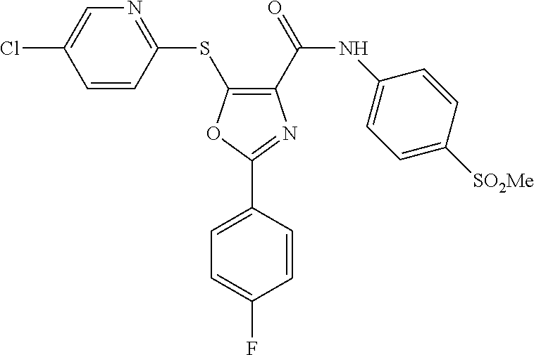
C1(C(=O)NC2=CC=C([SO2Me])C=C2)=C(SC2=NC=C(Cl)C=C2)OC(C2=CC=C(F)C=C2)=N1
